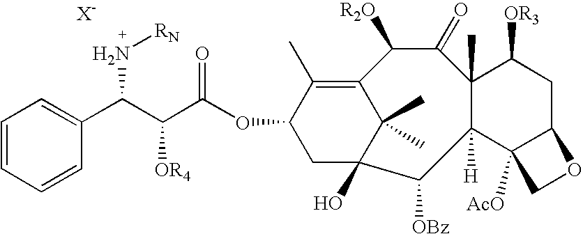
C1=CC=CC(C(C(C(OC2CC3(O)C(C)(C)C(=C2C)C([R2O])C(=O)C2(C)C([H])(C3[OBz])C3([AcO])C(CC2[OR3])OC3)=O)[OR4])N[RN])=C1
